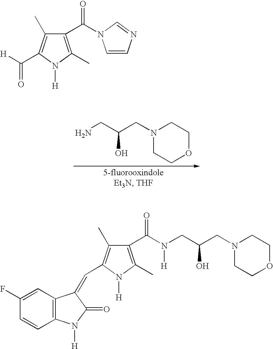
NCC(O)CN1CCOCC1.C1(C(=O)N2C=CN=C2)=C(C)N([H])C(C(=O)[H])=C1C.C1=CC2=C(C=C1F)C(=CC1=C(C)C(C(=O)N([H])CC(O)CN3CCOCC3)=C(C)N1[H])C(=O)N2[H]
